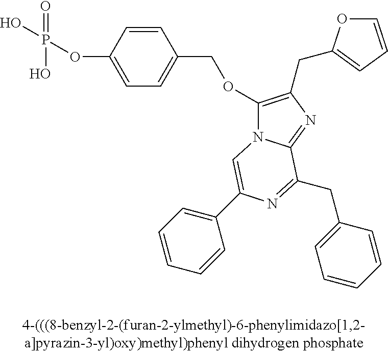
OP(OC1=CC=C(COC2=C(CC3=CC=CO3)N=C3N2C=C(C2=CC=CC=C2)N=C3CC2=CC=CC=C2)C=C1)(=O)O
